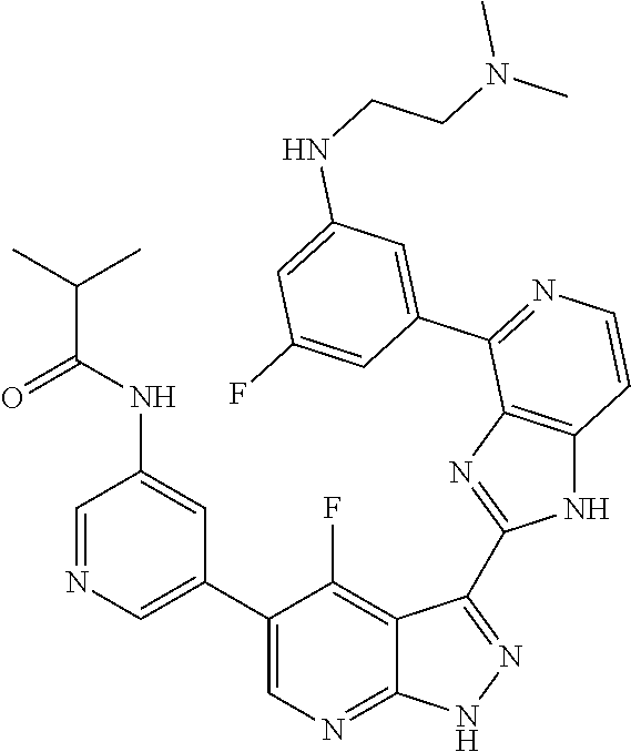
C1=NC=C(C2=CN=C3C(=C2F)C(C2=NC4=C(N2)C=CN=C4C2=CC(NCCN(C)C)=CC(F)=C2)=N[N H]3)C=C1NC(C(C)C)=O
